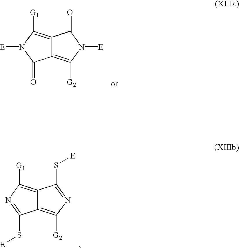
C12=C([G2])N([E])C(=O)C1=C([G1])N([E])C2=O.C12=C([G2])N=C(S[E])C1=C([G1])N=C2S[E]
